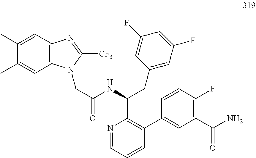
C(C(NC(CC1=CC(F)=CC(F)=C1)C1=C(C2=CC(C(N)=O)=C(F)C=C2)C=CC=N1)=O)N1C2=C(N=C1[CF3])C=C(C)C(C)=C2
